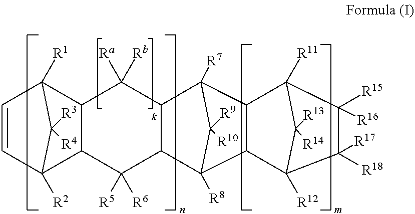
[R3]C1([R4])C2([R2])C=CC1([R1])C1C2C([R5])([R6])C2C3([R8])C([R9])([R10])C([R7])(C2C1([Ra])[Rb])C1C3C2([R12])C([R17])([R18])C([R15])([R16])C1([R11])C2([R13])[R14]
